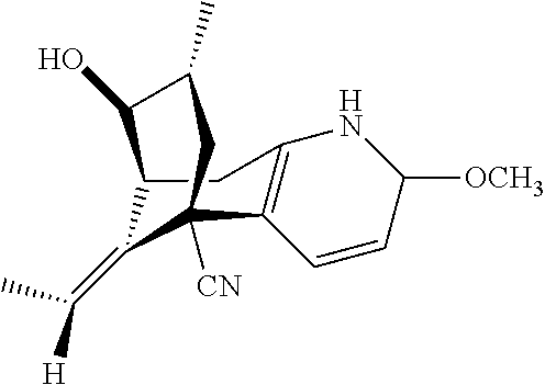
C1=CC([OCH3])NC2=C1C1([CN])C(=C(C)[H])C(C(O)C(C)C1)C2
